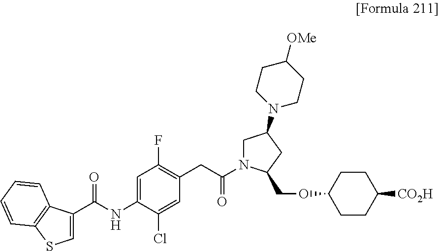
C1(C(NC2=CC(F)=C(CC(N3CC(N4CCC([OMe])CC4)CC3COC3CCC([CO2H])CC3)=O)C=C2Cl)=O)=CSC2=C1C=CC=C2
